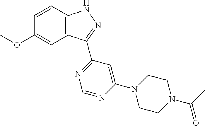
O(C1=CC2=C(C=C1)NN=C2C1=NC=NC(N2CCN(C(C)=O)CC2)=C1)C
